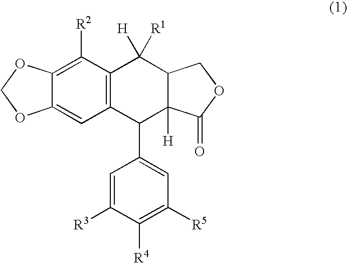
C12=CC3=C(C([R2])=C1OCO2)C([R1])([H])C1C([H])(C3C2=CC([R5])=C([R4])C([R3])=C2)C(=O)OC1
